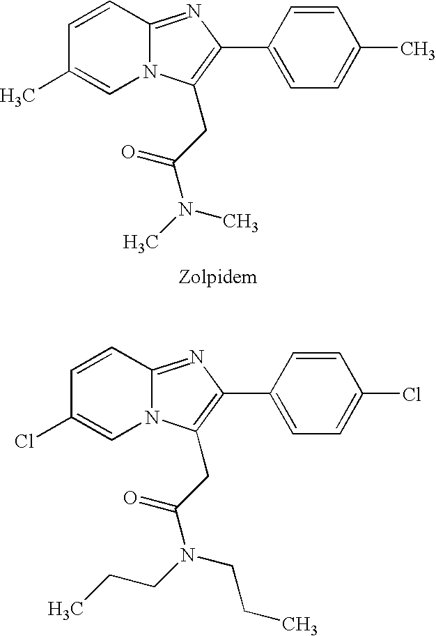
C1=CC2=NC(C3=CC=C(C)C=C3)=C(CC(N(C)C)=O)N2C=C1C.C1=CC2=NC(C3=CC=C(Cl)C=C3)=C(CC(N(CCC)CCC)=O)N2C=C1Cl
